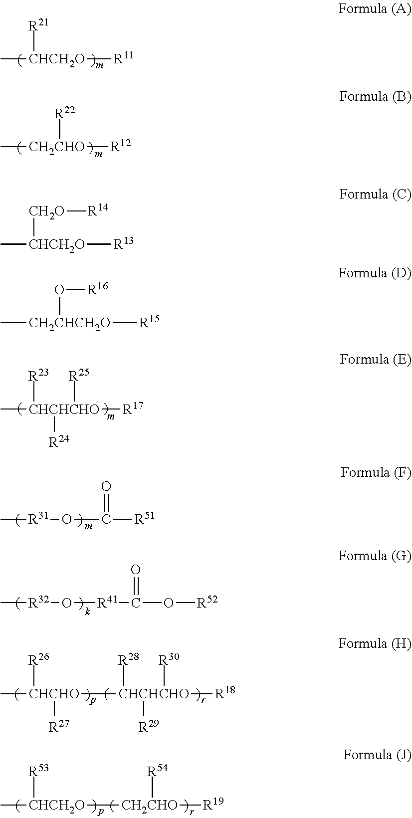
C[CHCH2O]([R11])[R21].C[CH2CHO]([R12])[R22].C[CHCHCHO]([R17])([R23])([R25])[R24].C[R31]OC([R51])=O.C[R32]O[R41]C(O[R52])=O.C[CHCHO]([CHCHCHO]([R18])([R28])([R29])[R30])([R26])[R27].C[CHCH2O]([CH2CHO]([R19])[R54])[R53].C[CHCH2O]([R13])[CH2O][R14].C[CH2CHCH2O]([R15])O[R16]
